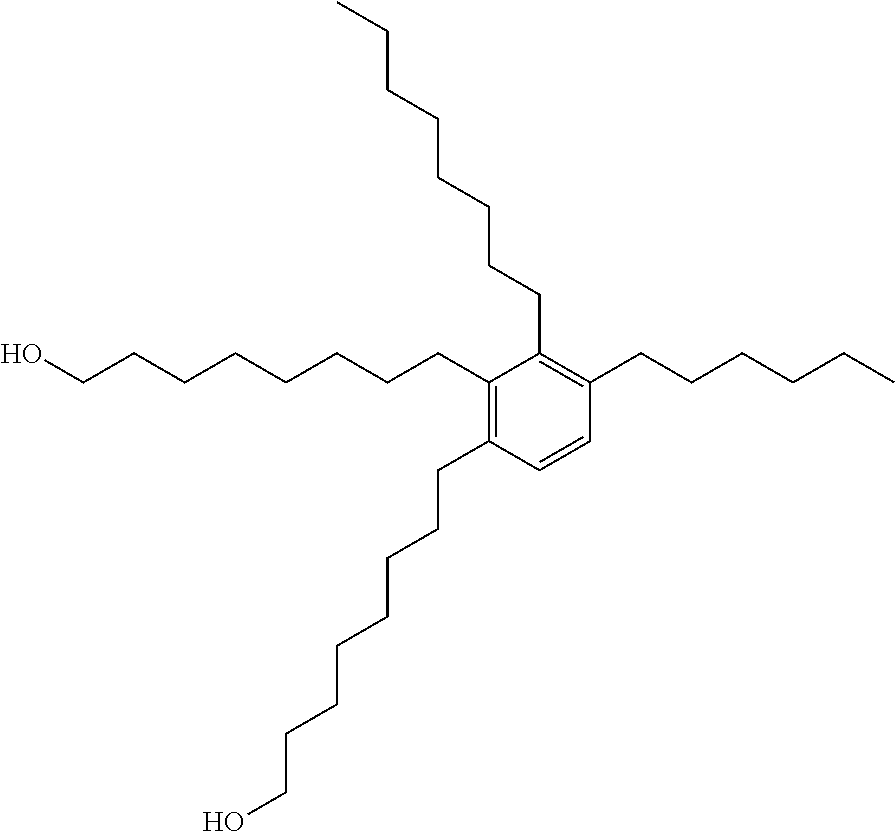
OCCCCCCCCC1=C(CCCCCCCCO)C=CC(CCCCCC)=C1CCCCCCCC
